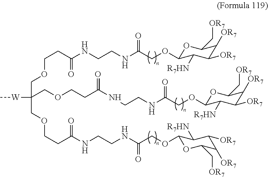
C(CC(NCCNC(COC1OC(C[OR7])C([OR7])C([OR7])C1[R7HN])=O)=O)OCC(COCCC(NCCNC(COC1C([R7HN])C([OR7])C([OR7])C(C[OR7])O1)=O)=O)([W]C)COCCC(NCCNC(COC1C([R7HN])C([OR7])C([OR7])C(C[OR7])O1)=O)=O
